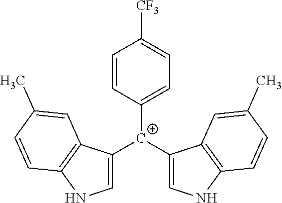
C1([C+](C2=CNC3=C2C=C(C)C=C3)C2=CNC3=C2C=C(C)C=C3)=CC=C([CF3])C=C1
